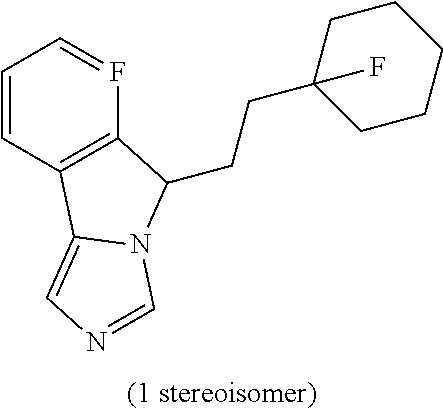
C1=CC2=C(F=C1)C(CCC1(F)CCCCC1)N1C2=CN=C1
